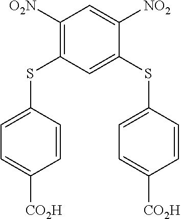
C1([O2N])=C(SC2=CC=C([CO2H])C=C2)C=C(SC2=CC=C([CO2H])C=C2)C([NO2])=C1
